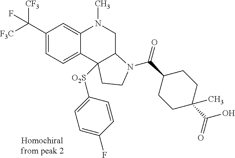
C1(C([F3C])([CF3])F)=CC=C2C(=C1)N(C)CC1C2([O2S]C2=CC=C(F)C=C2)CCN1C(=O)C1CCC(C(=O)O)(C)CC1
